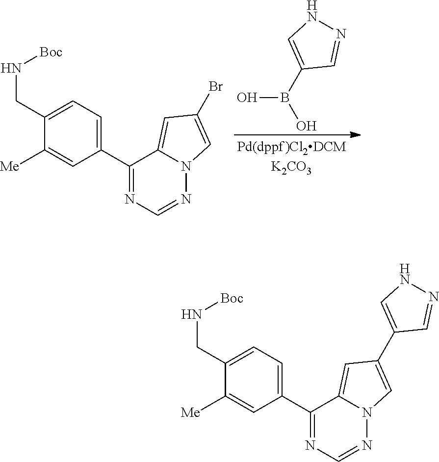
OB(C1=CNN=C1)O.C1(C2=NC=NN3C2=CC(Br)=C3)=CC=C(CN[Boc])C([Me])=C1.C1(C2=NC=NN3C2=CC(C2=CNN=C2)=C3)=CC=C(CN[Boc])C([Me])=C1
